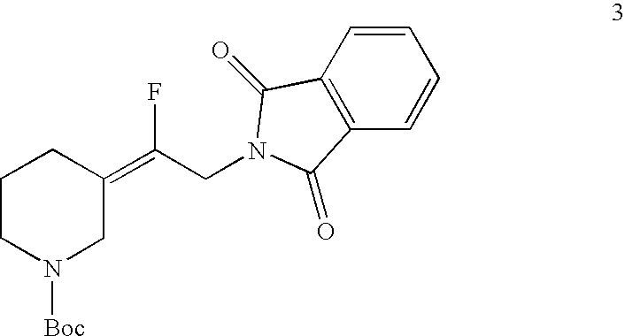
C1=CC2=C(C=C1)C(=O)N(CC(=C1CCCN([Boc])C1)F)C2=O
